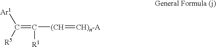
C(=C([R5])[Ar1])([R1])[(CH]=[CH)n-A]
